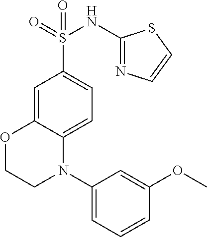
C1=C2C(=CC=C1S(=O)(=O)NC1=NC=CS1)N(C1=CC=CC(OC)=C1)CCO2
